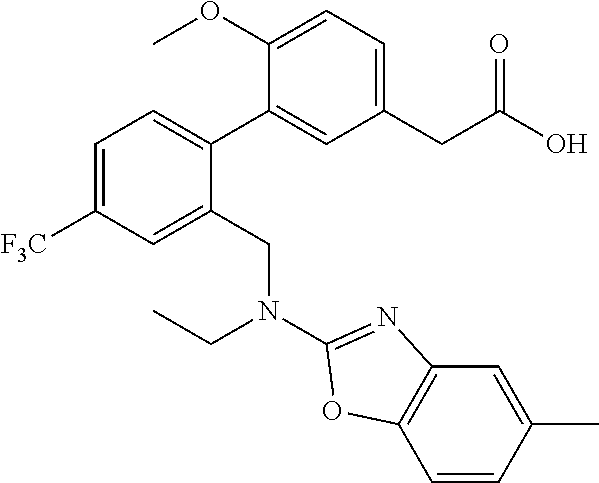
C1=C([F3C])C=C(CN(CC)C2=NC3=C(C=CC(C)=C3)O2)C(C2=CC(CC(O)=O)=CC=C2OC)=C1
